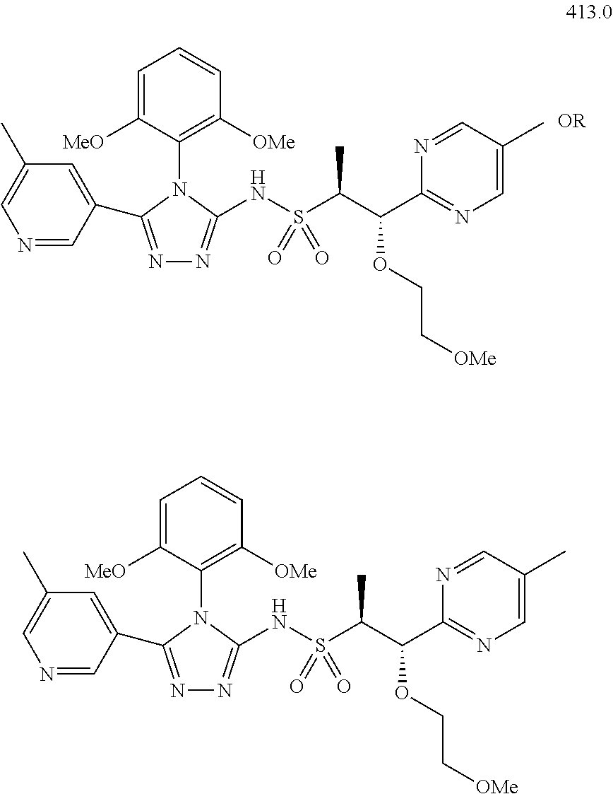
C1=C(C)C=C(C2=NN=C(NS(C(C(C3=NC=C(C)C=N3)OCC[OMe])C)(=O)=O)N2C2=C([OMe])C=CC=C2[MeO])C=N1.C1=C(C)C=C(C2=NN=C(NS(C(C(C3=NC=C(C)C=N3)OCC[OMe])C)(=O)=O)N2C2=C([OMe])C=CC=C2[MeO])C=N1
